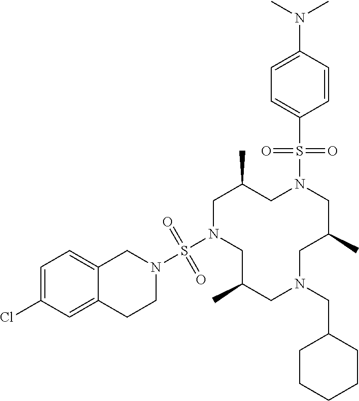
C1N(S(N2CC3=CC=C(Cl)C=C3CC2)(=O)=O)CC(C)CN(CC2CCCCC2)CC(C)CN(S(C2=CC=C(N(C)C)C=C2)(=O)=O)CC1C
